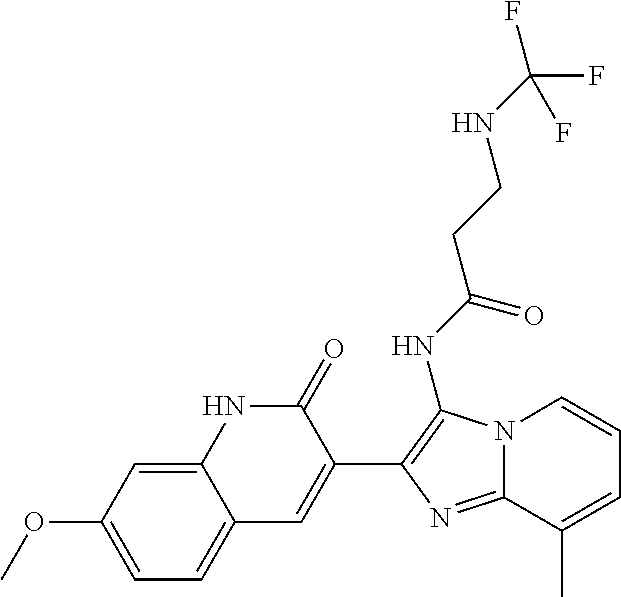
C1=C(OC)C=C2C(=C1)C=C(C1=C(NC(CCNC(F)(F)F)=O)N3C(=N1)C(C)=CC=C3)C(=O)N2
